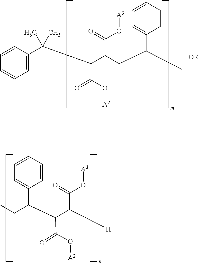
C1=C(C(C(C(CC(C)C2=CC=CC=C2)C(=O)O[A3])C(O[A2])=O)(C)C)C=CC=C1.[H]C(C(C(C1=CC=CC=C1)CC)C(=O)O[A2])C(O[A3])=O
